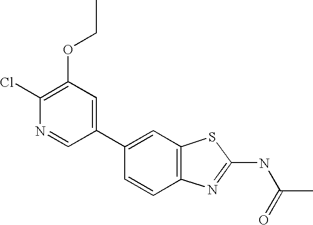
C1(C2=CC3=C(C=C2)N=C(NC(=O)C)S3)=CC(OCC)=C(Cl)N=C1
